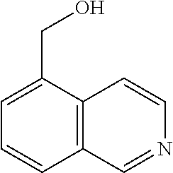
C1=C(CO)C2=C(C=C1)C=NC=C2
